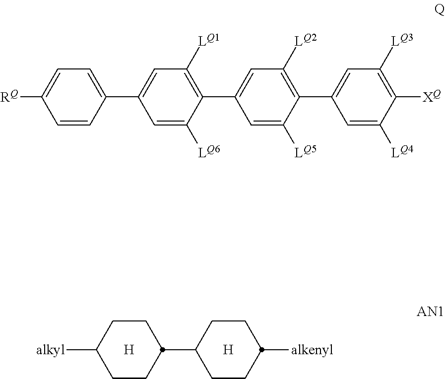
C1CC(C2CCC([alkenyl])CC2)CCC1[alkyl].[H].[H].C1=CC(C2=CC([LQ1])=C(C3=CC([LQ2])=C(C4=CC([LQ3])=C([XQ])C([LQ4])=C4)C([LQ5])=C3)C([LQ6])=C2)=CC=C1[RQ]
